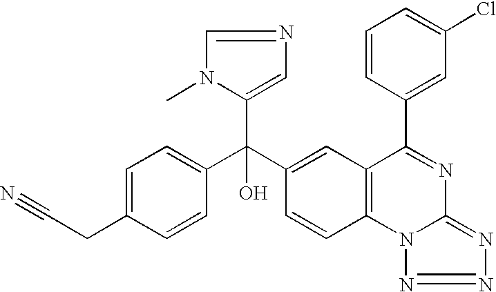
C1=CC(C(C2=CC3=C(C=C2)N2C(=NN=N2)N=C3C2=CC(Cl)=CC=C2)(C2=CN=CN2C)O)=CC=C1CC#N
